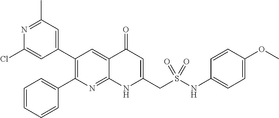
N1=C(C)C=C(C2=C(C3=CC=CC=C3)N=C3C(=C2)C(=O)C=C(CS(NC2=CC=C(OC)C=C2)(=O)=O)N3)C=C1Cl
